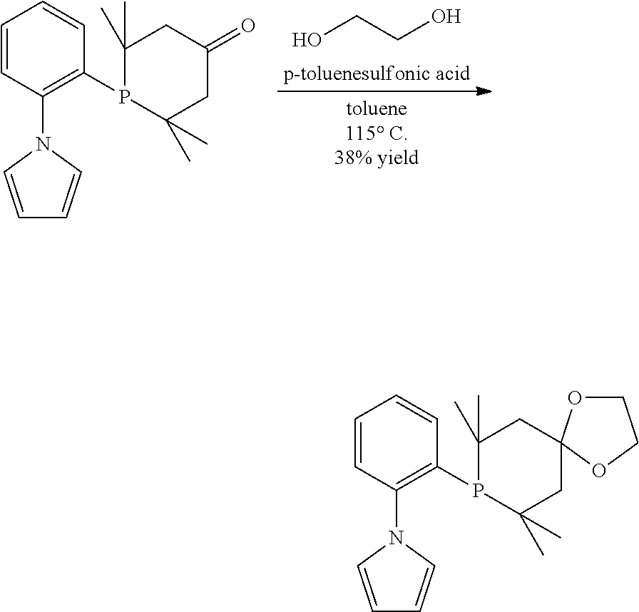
OCCO.C1=CN(C2=C(P3C(C)(C)CC(=O)CC3(C)C)C=CC=C2)C=C1.C1=CN(C2=C(P3C(C)(C)CC4(CC3(C)C)OCCO4)C=CC=C2)C=C1
